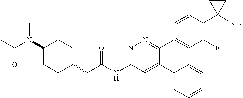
C1(N(C)C(=O)C)CCC(CC(NC2=NN=C(C3=CC(F)=C(C4(N)CC4)C=C3)C(C3=CC=CC=C3)=C2)=O)CC1
